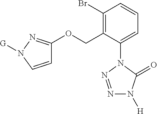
C1=C(N2N=NN([H])C2=O)C(COC2=NN([G])C=C2)=C(Br)C=C1
